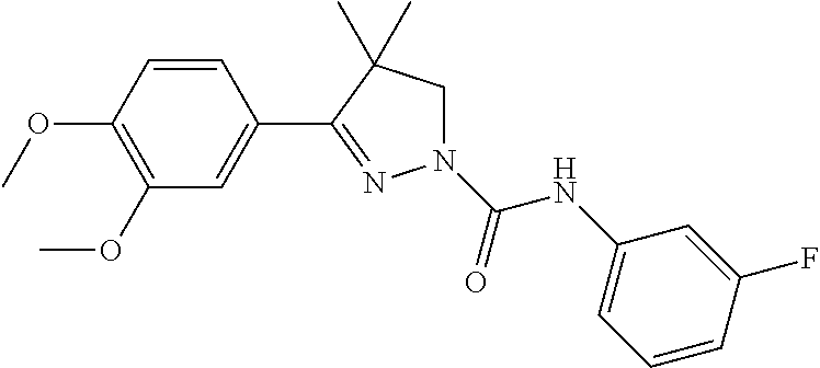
C1=CC(OC)=C(OC)C=C1C1=NN(C(=O)NC2=CC=CC(F)=C2)CC1(C)C
